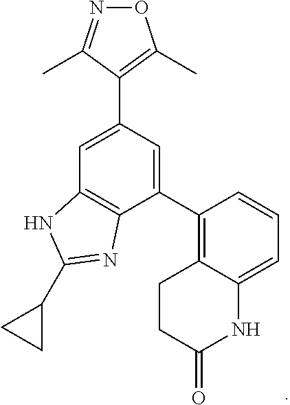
C1=C(C2=C(C)ON=C2C)C=C(C2=C3C(=CC=C2)NC(=O)CC3)C2=C1NC(C1CC1)=N2
